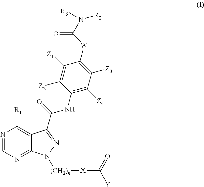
N1=CN=C2C(=C1[R1])C(C(=O)NC1=C([Z4])C([Z3])=C([W]C(=O)N([R3])[R2])C([Z1])=C1[Z2])=NN2[(CH2)n][X]C([Y])=O
